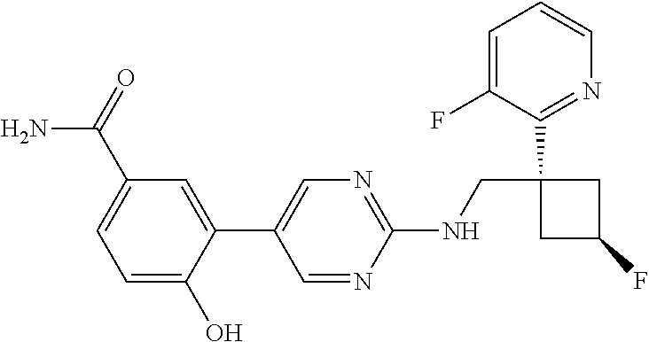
C1=C(F)C(C2(CNC3=NC=C(C4=CC(C(N)=O)=CC=C4O)C=N3)CC(F)C2)=NC=C1
